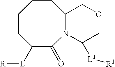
C1CC([L][R])C(=O)N2C(CC1)COCC2[L1][R1]
